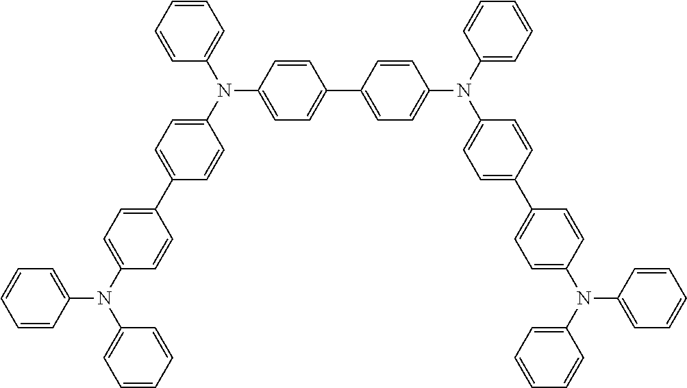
C1(C2=CC=C(N(C3=CC=CC=C3)C3=CC=C(C4=CC=C(N(C5=CC=CC=C5)C5=CC=CC=C5)C=C4)C=C3)C=C2)=CC=C(N(C2=CC=C(C3=CC=C(N(C4=CC=CC=C4)C4=CC=CC=C4)C=C3)C=C2)C2=CC=CC=C2)C=C1
